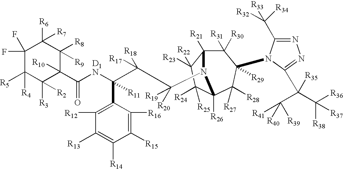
C1(F)(F)C([R5])([R4])C([R3])([R2])C([R10])(C([D1N]C(C(C([R20])([R19])N2C3([R21])C([R31])([R30])C([R29])(N4C(C([R32])([R33])[R34])=NN=C4C(C([R41])([R39])[R40])(C([R36])([R38])[R37])[R35])C([R27])([R28])C2([R26])C([R24])([R25])C3([R23])[R22])([R18])[R17])(C2=C([R12])C([R13])=C([R14])C([R15])=C2[R16])[R11])=O)C([R8])([R9])C1([R6])[R7]
